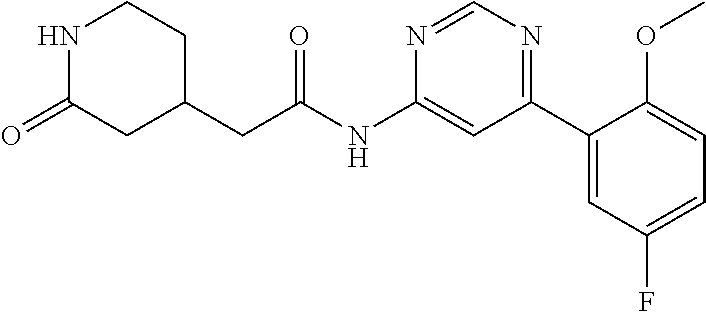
C(NC1=CC(C2=CC(F)=CC=C2OC)=NC=N1)(=O)CC1CCNC(=O)C1
